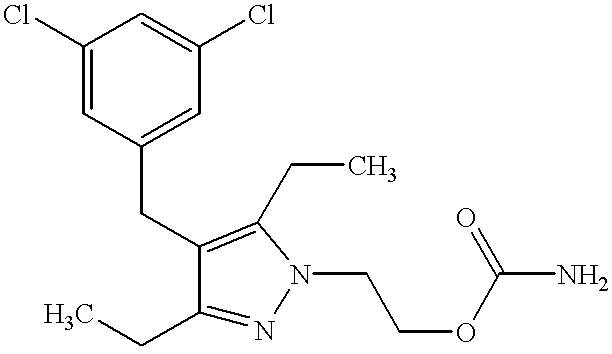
C1(CC)=NN(CCOC(N)=O)C(CC)=C1CC1=CC(Cl)=CC(Cl)=C1
